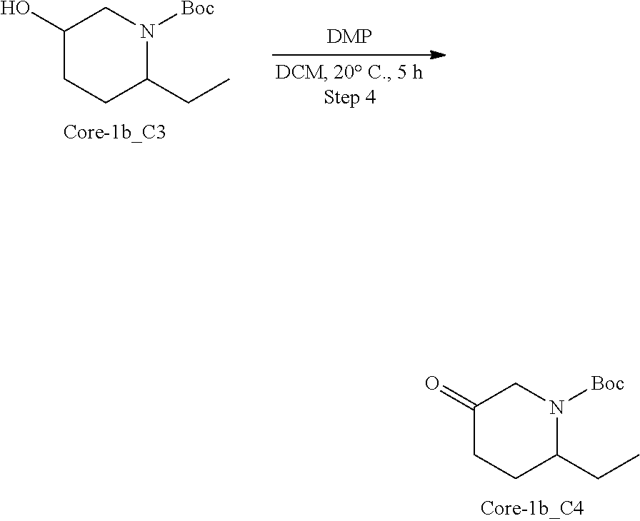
C1(CC)N([Boc])CC(=O)CC1.C1(CC)N([Boc])CC(O)CC1
